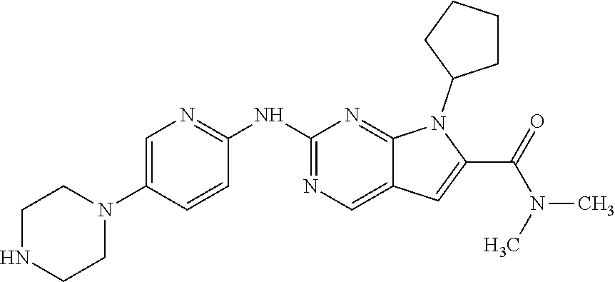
C1(NC2=NC=C(N3CCNCC3)C=C2)=NC=C2C(=N1)N(C1CCCC1)C(C(=O)N(C)C)=C2
